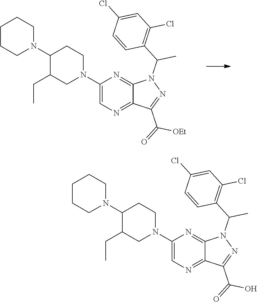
C1(N2CCCCC2)C(CC)CN(C2=CN=C3C(=N2)N(C(C2=C(Cl)C=C(Cl)C=C2)C)N=C3C(=O)O)CC1.C1(N2CCCCC2)C(CC)CN(C2=CN=C3C(=N2)N(C(C2=C(Cl)C=C(Cl)C=C2)C)N=C3C(=O)[OEt])CC1
